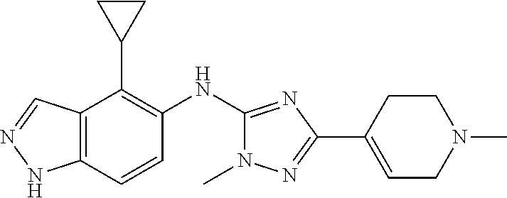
C12=C(C=CC(NC3=NC(C4=CCN(C)CC4)=NN3C)=C1C1CC1)NN=C2
